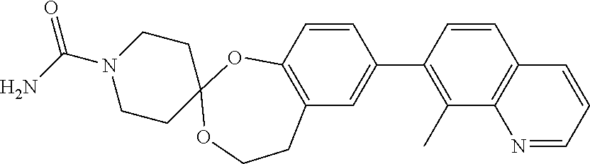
C12=C(C=CC(C3=C(C)C4=C(C=C3)C=CC=N4)=C1)OC1(OCC2)CCN(C(N)=O)CC1
